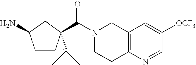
C1CC(C(N2CCC3=C(C2)C=C([OCF3])C=N3)=O)(C(C)C)CC1N
